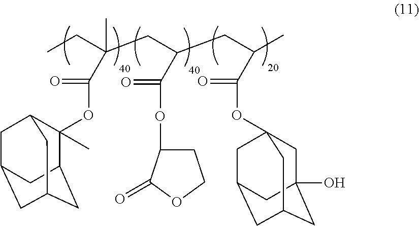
CCC(CC(CC(C)C(=O)OC12CC3(O)CC(CC(C1)C3)C2)C(=O)OC1CCOC1=O)(C(=O)OC1(C)C2CC3CC(CC1C3)C2)C
